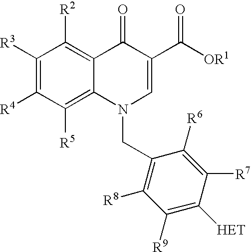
C1([R3])=C([R4])C([R5])=C2C(=C1[R2])C(=O)C(C([OR1])=O)=CN2CC1=C([R8])C([R9])=C([HET])C([R7])=C1[R6]
